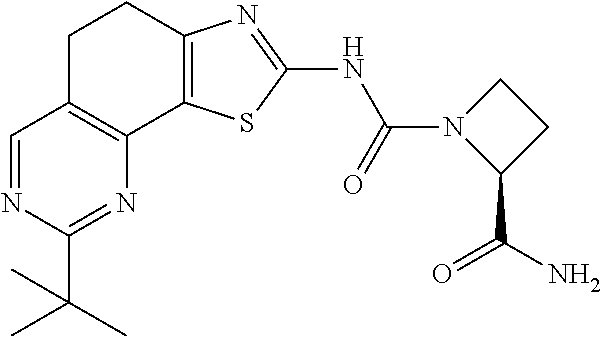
C1=NC(C(C)(C)C)=NC2=C1CCC1=C2SC(NC(=O)N2C(C(=O)N)CC2)=N1
